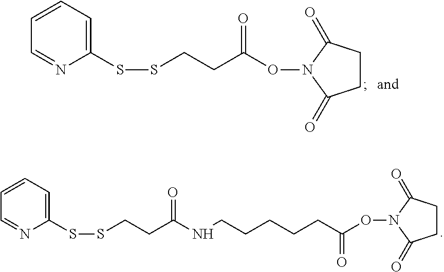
C1=CC=C(SSCCC(ON2C(=O)CCC2=O)=O)N=C1.C1=CC=C(SSCCC(NCCCCCC(=O)ON2C(=O)CCC2=O)=O)N=C1
